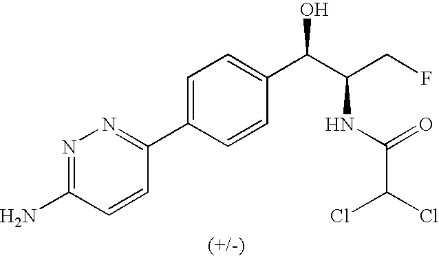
C1(C2=CC=C(C(C(CF)NC(C(Cl)Cl)=O)O)C=C2)=NN=C(N)C=C1
